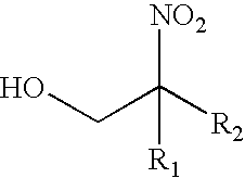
OCC([R2])([NO2])[R1]
